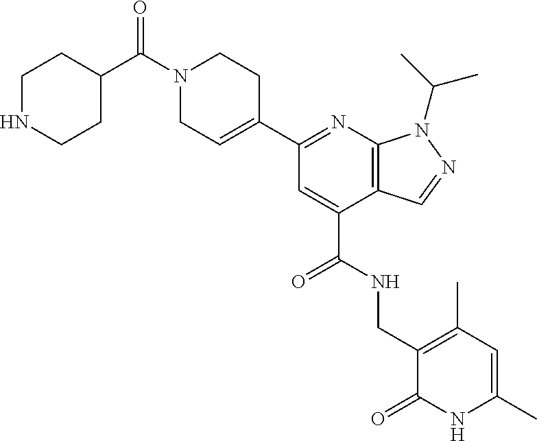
C1(C2=CCN(C(C3CCNCC3)=O)CC2)=NC2=C(C(C(NCC3=C(C)C=C(C)NC3=O)=O)=C1)C=NN2C(C)C
